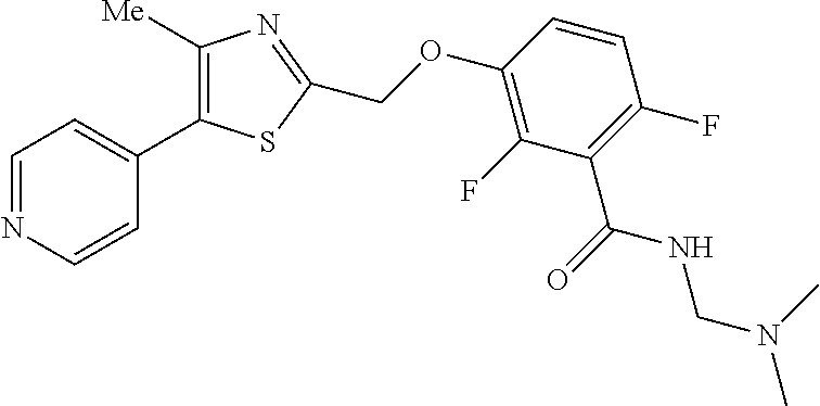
C1=NC=CC(C2=C([Me])N=C(COC3=C(F)C(C(NCN(C)C)=O)=C(F)C=C3)S2)=C1
